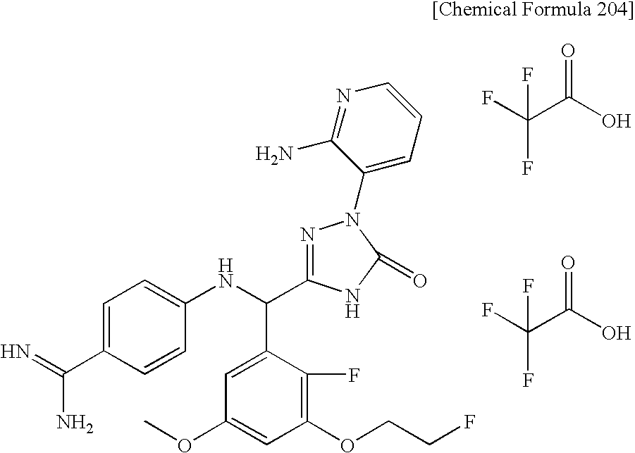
C1=C(C(=N)N)C=CC(NC(C2=CC(OC)=CC(OCCF)=C2F)C2=NN(C3=CC=CN=C3N)C(=O)N2)=C1.C(O)(=O)C(F)(F)F.C(O)(=O)C(F)(F)F
